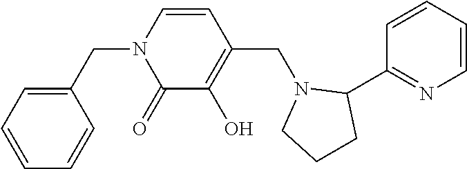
C1(CN2C(=O)C(O)=C(CN3CCCC3C3=NC=CC=C3)C=C2)=CC=CC=C1
